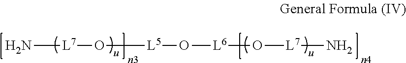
N[L7]O[L5]O[L6]O[L7]N
